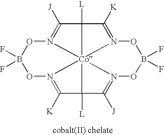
O1N2=C([K])C3([L])[Co]2456N(=C([J])C4([L])C([K])=N5OB(F)(F)ON6=C3[J])OB1(F)F
